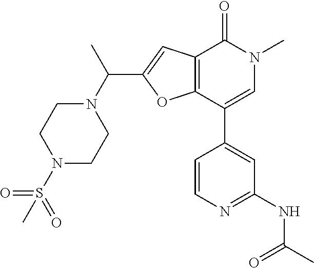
C12=C(C(C3=CC(NC(C)=O)=NC=C3)=CN(C)C1=O)OC(C(N1CCN(S(=O)(=O)C)CC1)C)=C2
